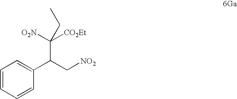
C1=CC=CC(C(C[NO2])C([CO2Et])([O2N])CC)=C1
